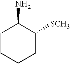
C1CCCC([SCH3])C1N
